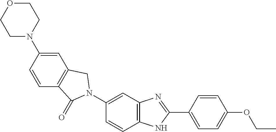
C1(N2CCOCC2)=CC2=C(C=C1)C(=O)N(C1=CC3=C(C=C1)NC(C1=CC=C(OCC)C=C1)=N3)C2
